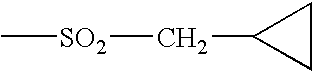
[SO2](CC1CC1)C
